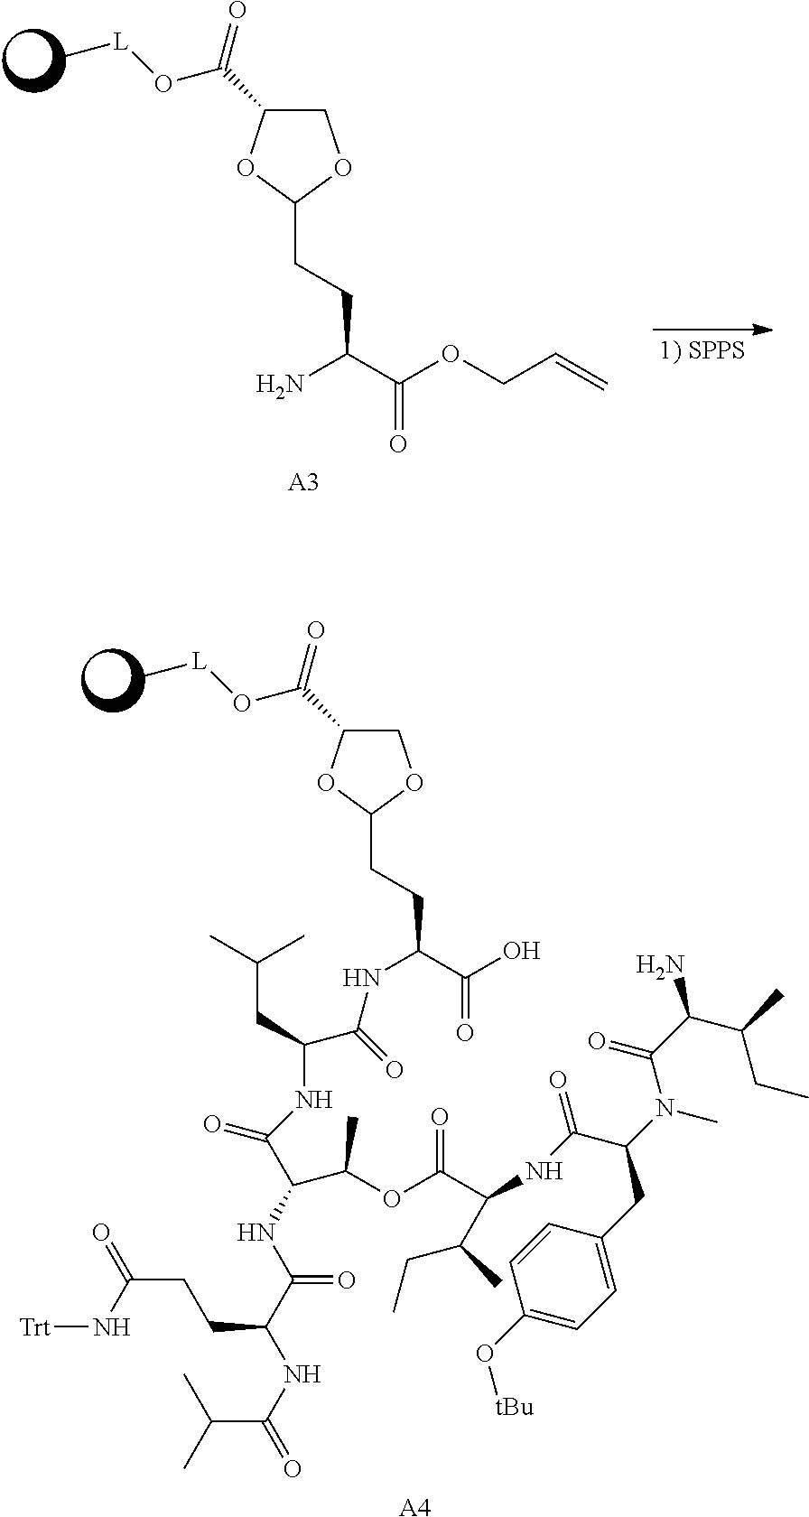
[A3].C1C(C(=O)O[L]C)OC(CCC(C(OCC=C)=O)N)O1.[A4].C1OC(CCC(C(O)=O)NC(C(CC(C)C)NC(=O)C(NC(C(NC(=O)C(C)C)CCC(N[Trt])=O)=O)C(OC(C(NC(C(N(C)C(C(N)C(C)CC)=O)CC2=CC=C(O[tBu])C=C2)=O)C(C)CC)=O)C)=O)OC1C(=O)O[L]C
